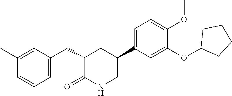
C1=C(CC2C(=O)NCC(C3=CC=C(OC)C(OC4CCCC4)=C3)C2)C=C(C)C=C1
